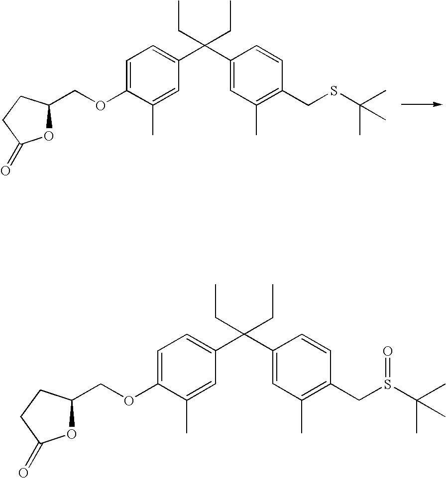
C1=C(OCC2OC(=O)CC2)C(C)=CC(C(C2=CC(C)=C(CSC(C)(C)C)C=C2)(CC)CC)=C1.C1=C(OCC2OC(=O)CC2)C(C)=CC(C(C2=CC(C)=C(CS(C(C)(C)C)=O)C=C2)(CC)CC)=C1
